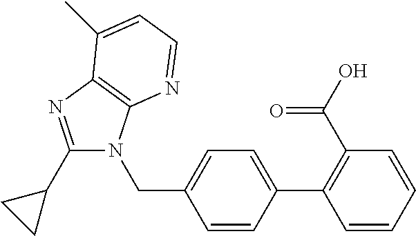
C1(C2CC2)=NC2=C(N1CC1=CC=C(C3=C(C(=O)O)C=CC=C3)C=C1)N=CC=C2C
